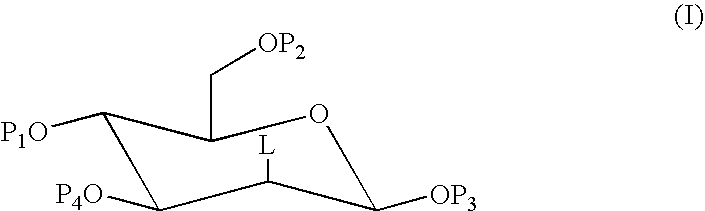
C1([P1O])C([P4O])C([L])C([OP3])OC1C[OP2]
